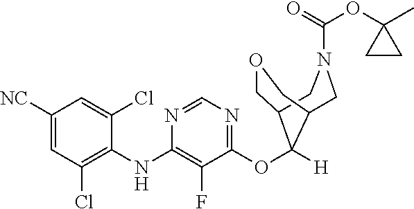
C1([NC])=CC(Cl)=C(NC2=C(F)C(OC3([H])C4COCC3CN(C(=O)OC3(C)CC3)C4)=NC=N2)C(Cl)=C1
